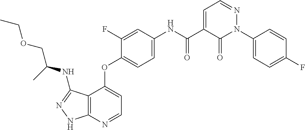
C12=C(N=CC=C1OC1=CC=C(NC(C3=CC=NN(C4=CC=C(F)C=C4)C3=O)=O)C=C1F)NN=C2NC(COCC)C
